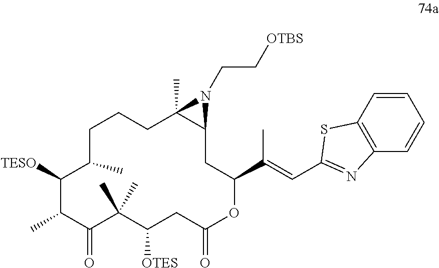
C1([TESO])C(C)C(=O)C(C)(C)C([OTES])CC(=O)OC(C(C)=CC2=NC3=C(C=CC=C3)S2)CC2C(C)(CCCC1C)N2CC[OTBS]
